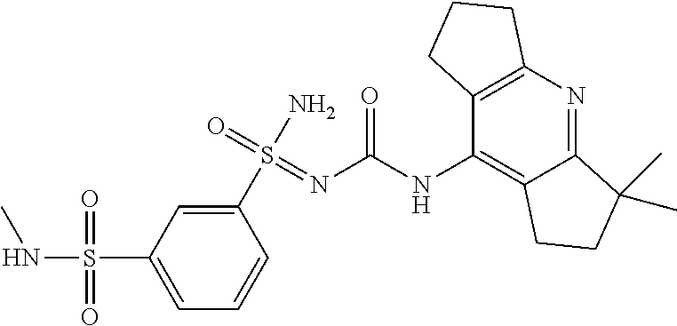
C1(S(N)(=O)=NC(NC2=C3C(=NC4=C2CCC4)C(C)(C)CC3)=O)=CC(S(NC)(=O)=O)=CC=C1
